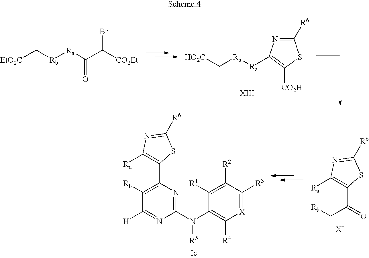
[EtO2C]C[Rb][Ra]C(C([CO2Et])Br)=O.C1([R6])=NC([Ra][Rb]C[HO2C])=C([CO2H])S1.[Ra]1[Rb]CC(=O)C2=C1N=C([R6])S2.[Ra]1[Rb]C2=C(C3=C1N=C([R6])S3)N=C(N(C1=C([R4])[X]=C([R3])C([R2])=C1[R1])[R5])N=C2[H]
